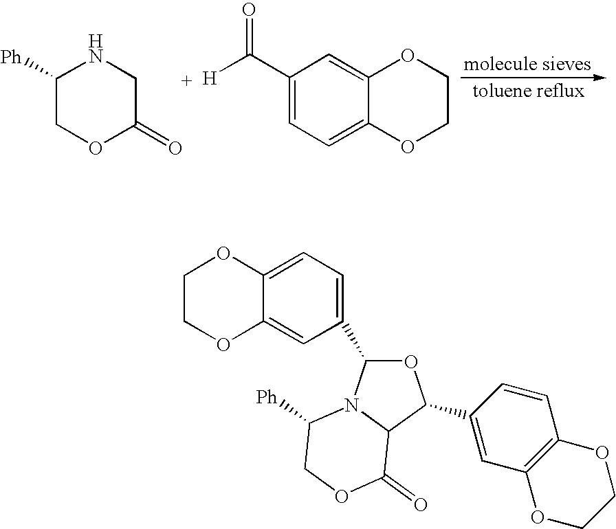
C1([Ph])COC(=O)CN1.C1(C([H])=O)=CC=C2C(=C1)OCCO2.C1COC2=CC(C3OC(C4=CC5=C(C=C4)OCCO5)C4N3C([Ph])COC4=O)=CC=C2O1
